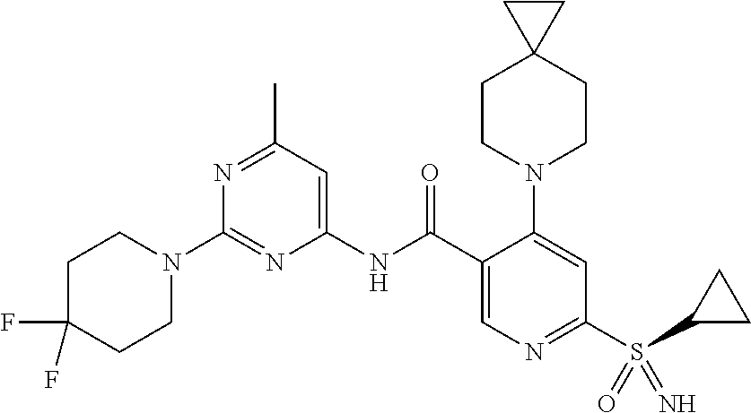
C1(NC(C2=CN=C(S(=O)(=N)C3CC3)C=C2N2CCC3(CC2)CC3)=O)=CC(C)=NC(N2CCC(F)(F)CC2)=N1
